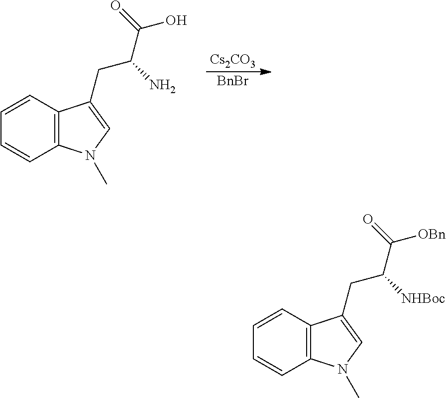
C1=CC2=C(C=C1)C(CC(C(O)=O)N)=CN2C.[Cs2CO3].[BnBr].C1=CC2=C(C=C1)C(CC(C([OBn])=O)[NHBoc])=CN2C
